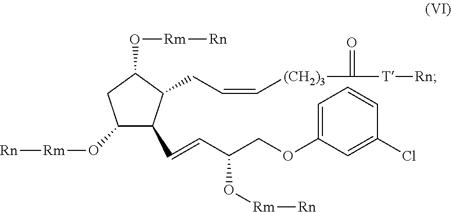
C1(O[Rm][Rn])C(C=CC(O[Rm][Rn])COC2=CC=CC(Cl)=C2)C(CC=C[(CH2)3]C([T][Rn])=O)C(O[Rm][Rn])C1
